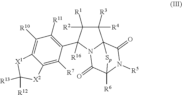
C1([R3])([R4])C([R2])([R1])C(C2=C([R11])C([R10])=C3C(=C2[R7])[X2]C([R12])([R13])[X1]3)([R16])N2C13C(=O)N([R5])C([R6])(C2=O)[Sp]3
